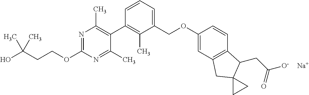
N1=C(OCCC(O)(C)C)N=C(C)C(C2=C(C)C(COC3=CC4=C(C=C3)C(CC(=O)[O-])C3(C4)CC3)=CC=C2)=C1C.[Na]
